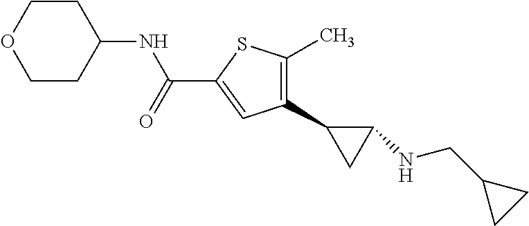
N(C(C1=CC(C2CC2NCC2CC2)=C(C)S1)=O)C1CCOCC1
